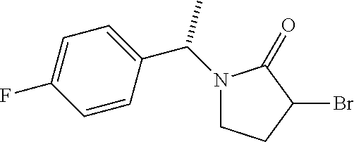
N1(C(C)C2=CC=C(F)C=C2)CCC(Br)C1=O
